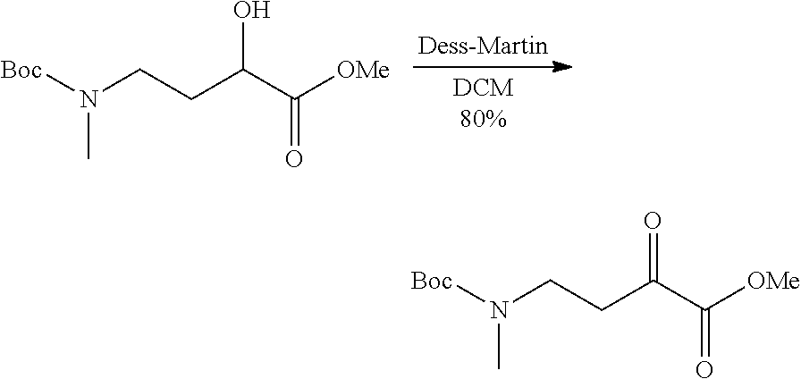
N(CCC(C([OMe])=O)=O)([Boc])C.N(CCC(C([OMe])=O)O)([Boc])C.[Dess-Martin].[DCM80%]
